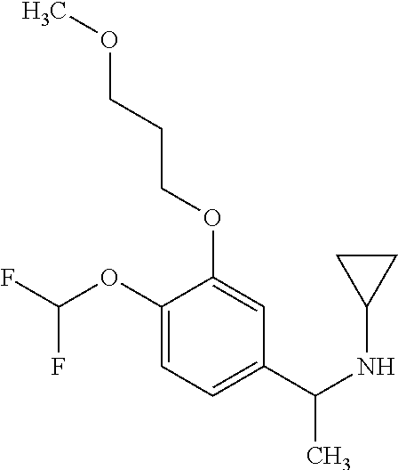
C1=C(OC(F)F)C(OCCCOC)=CC(C(NC2CC2)C)=C1
